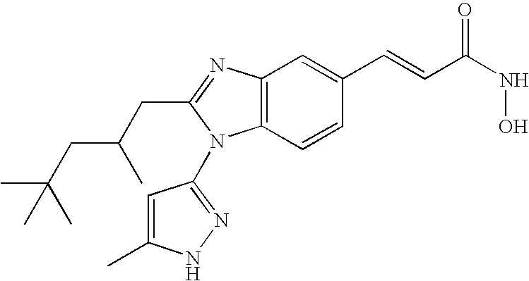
C12=C(C=CC(C=CC(=O)NO)=C1)N(C1=NNC(C)=C1)C(CC(C)CC(C)(C)C)=N2
